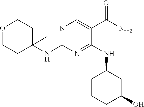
N1=C(NC2(C)CCOCC2)N=C(NC2CCCC(O)C2)C(C(N)=O)=C1
